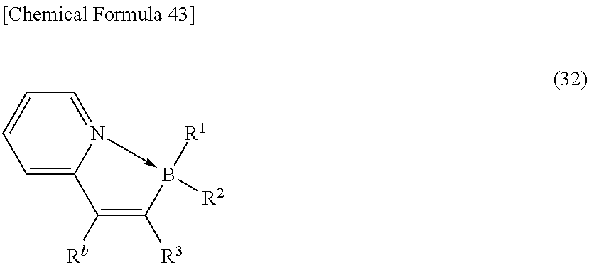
C1([Rb])=C([R3])B([R2])([R1])-N2=CC=CC=C12
